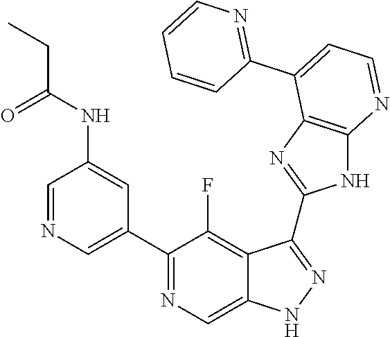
C1=NC=C(C2=NC=C3C(=C2F)C(C2=NC4=C(N2)N=CC=C4C2=NC=CC=C2)=NN3)C=C1NC(CC)=O
